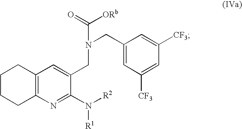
N1=C(N([R2])[R1])C(CN(CC2=CC([CF3])=CC([CF3])=C2)C(=O)[ORb])=CC2=C1CCCC2
